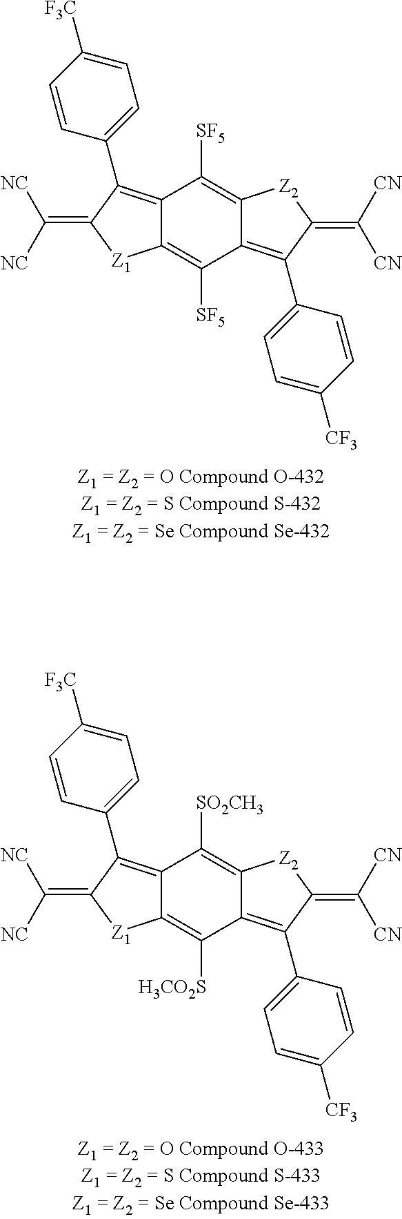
C12=C(C3=CC=C([F3C])C=C3)C(=C([NC])[NC])[Z1]C1=C([SF5])C1=C(C3=CC=C([CF3])C=C3)C(=C([CN])[CN])[Z2]C1=C2[SF5].C12=C(C3=CC=C([F3C])C=C3)C(=C([NC])[NC])[Z1]C1=C([H3CO2S])C1=C(C3=CC=C([CF3])C=C3)C(=C([CN])[CN])[Z2]C1=C2[SO2CH3]
